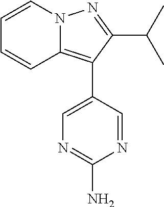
N12C(=C(C3=CN=C(N)N=C3)C(C(C)C)=N1)C=CC=C2
